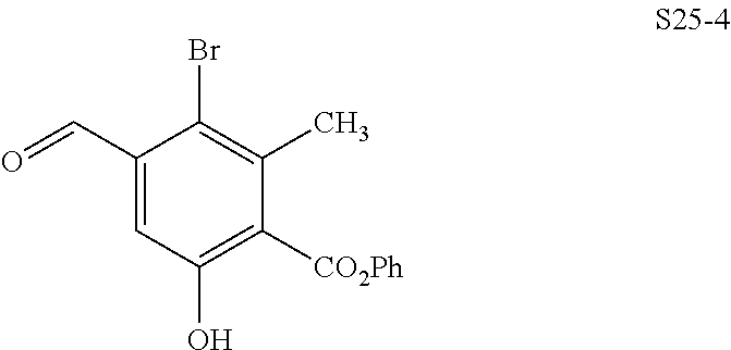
C1(C=O)=CC(O)=C([CO2Ph])C(C)=C1Br
